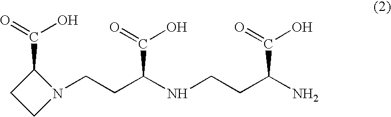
C(CC(NCCC(N)C(=O)O)C(=O)O)N1CCC1C(=O)O
